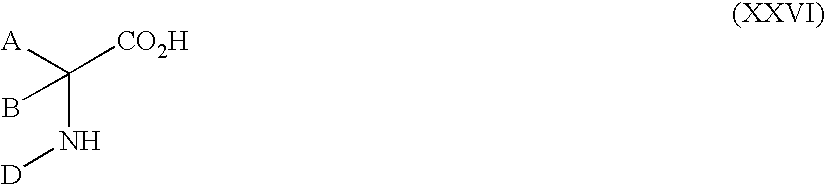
N([D])C([CO2H])([A])B
